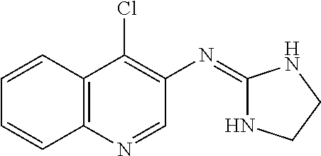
C12=C(N=CC(N=C3NCCN3)=C1Cl)C=CC=C2
